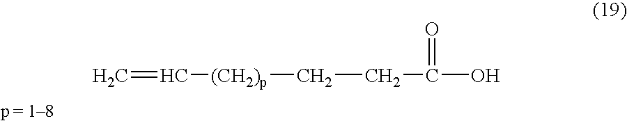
C([(CH2)p]CCC(O)=O)=C
